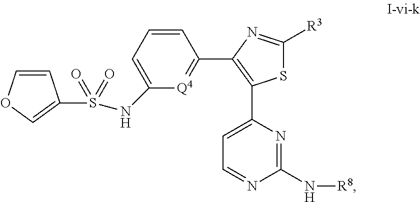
C1=COC=C1S(NC1=CC=CC(C2=C(C3=CC=NC(N[R8])=N3)SC([R3])=N2)=[Q4]1)(=O)=O
